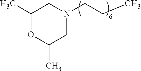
C1(C)OC(C)CN(CCC)C1
